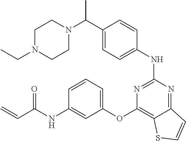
C1=C(C(N2CCN(CC)CC2)C)C=CC(NC2=NC(OC3=CC=CC(NC(C=C)=O)=C3)=C3C(=N2)C=CS3)=C1
